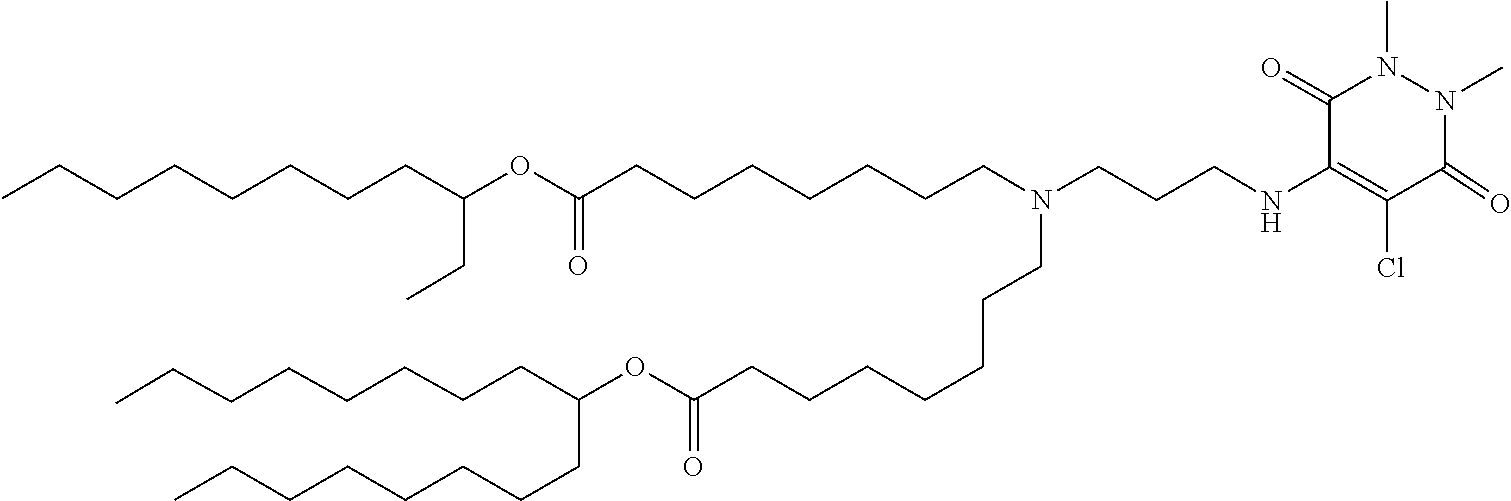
C(CCCCCCCC)(CCCCCCCC)OC(=O)CCCCCCCN(CCCCCCCC(OC(CC)CCCCCCCC)=O)CCCNC1=C(Cl)C(=O)N(C)N(C)C1=O
